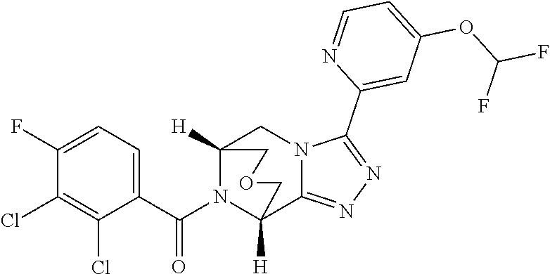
C1(F)=CC=C(C(N2C3([H])C4=NN=C(C5=CC(OC(F)F)=CC=N5)N4CC2([H])COC3)=O)C(Cl)=C1Cl
